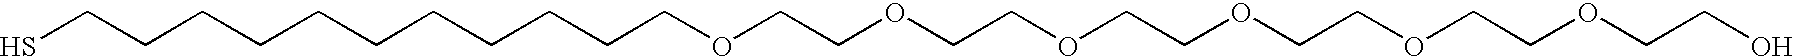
SCCCCCCCCCCCOCCOCCOCCOCCOCCOCCO
